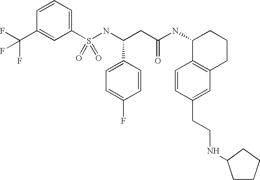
C1=CC=C(S(NC(CC(NC2C3=C(CCC2)C=C(CCNC2CCCC2)C=C3)=O)C2=CC=C(F)C=C2)(=O)=O)C=C1C(F)(F)F
